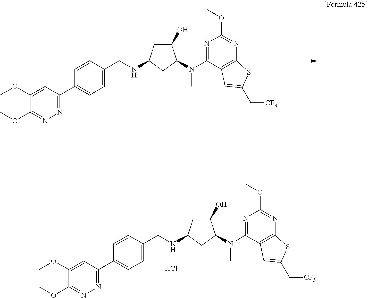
C1(O)CC(NCC2=CC=C(C3=NN=C(OC)C(OC)=C3)C=C2)CC1N(C)C1=NC(OC)=NC2=C1C=C(C[CF3])S2.C1(O)CC(NCC2=CC=C(C3=NN=C(OC)C(OC)=C3)C=C2)CC1N(C)C1=NC(OC)=NC2=C1C=C(C[CF3])S2.Cl
